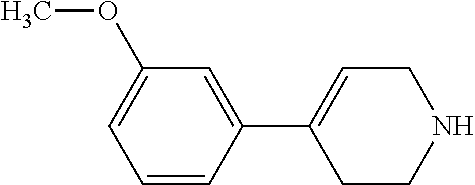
C1=CC(C2=CCNCC2)=CC(OC)=C1
